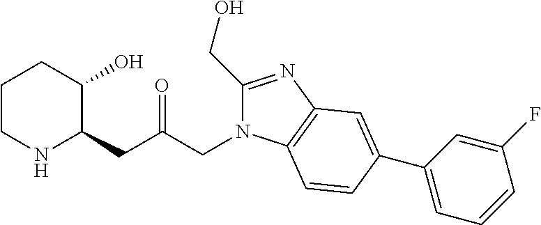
C1CNC(CC(=O)CN2C(CO)=NC3=C2C=CC(C2=CC=CC(F)=C2)=C3)C(O)C1
